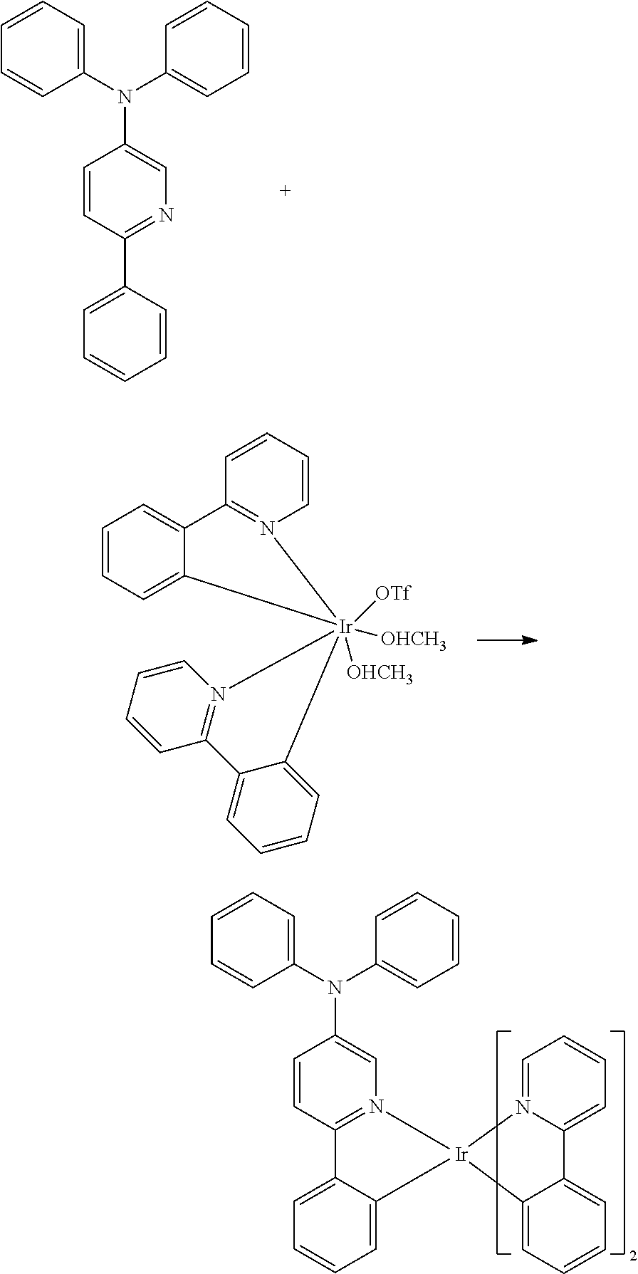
C1=CC(C2=CC=CC=C2)=NC=C1N(C1=CC=CC=C1)C1=CC=CC=C1.C1=CC=CC2=N1[Ir]1([OHCH3])([OHCH3])([OTf])(C3=CC=CC=C23)N2=C(C=CC=C2)C2=CC=CC=C12.C1=CC2=N(C=C1N(C1=CC=CC=C1)C1=CC=CC=C1)[Ir]1(C3=CC=CC=C23)C2=CC=CC=C2C2=CC=CC=N12
